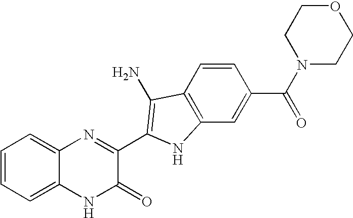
C1=C2C(=CC=C1)N=C(C1=C(N)C3=C(C=C(C(N4CCOCC4)=O)C=C3)N1)C(=O)N2
